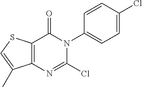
C12=C(N=C(Cl)N(C3=CC=C(Cl)C=C3)C1=O)C(C)=CS2
